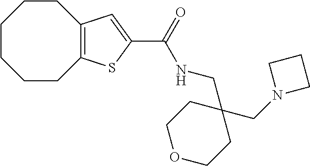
C1CCCC2=C(CC1)C=C(C(NCC1(CN3CCC3)CCOCC1)=O)S2
